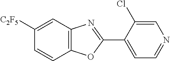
C1=C(Cl)C(C2=NC3=C(O2)C=CC([C2F5])=C3)=CC=N1
